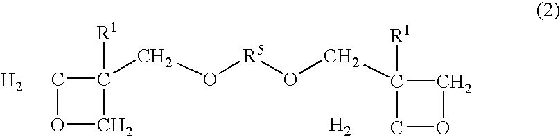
[H2].C1OCC1([R1])CO[R5]OCC1([R1])COC1.[H2]
